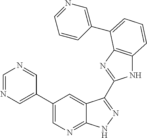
C1(C2=CN=C3C(=C2)C(C2=NC4=C(N2)C=CC=C4C2=CN=CC=C2)=NN3)=CN=CN=C1
